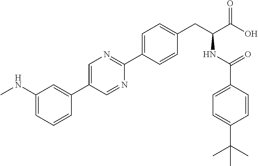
C1=C(NC)C=C(C2=CN=C(C3=CC=C(CC(NC(=O)C4=CC=C(C(C)(C)C)C=C4)C(O)=O)C=C3)N=C2)C=C1
